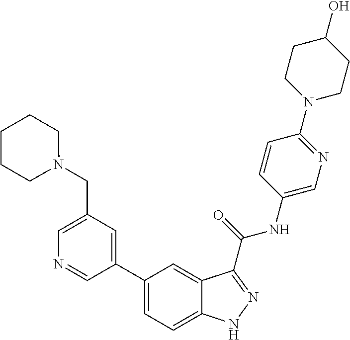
C1(CN2CCCCC2)=CN=CC(C2=CC=C3C(=C2)C(C(NC2=CN=C(N4CCC(O)CC4)C=C2)=O)=NN3)=C1
